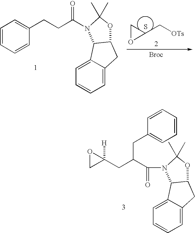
C1=CC=CC(CCC(=O)N2C3C4=CC=CC=C4CC3OC2(C)C)=C1.C1OC1C[OTs].S.C(CC1=CC=CC=C1)(CC1([H])OC1)C(N1C2C3=CC=CC=C3CC2OC1(C)C)=O
